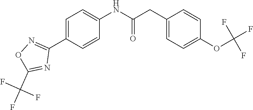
C1(CC(NC2=CC=C(C3=NOC(C(F)(F)F)=N3)C=C2)=O)=CC=C(OC(F)(F)F)C=C1
